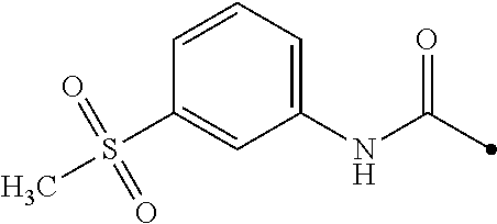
C1=CC=C(NC(=O)C)C=C1S(C)(=O)=O
